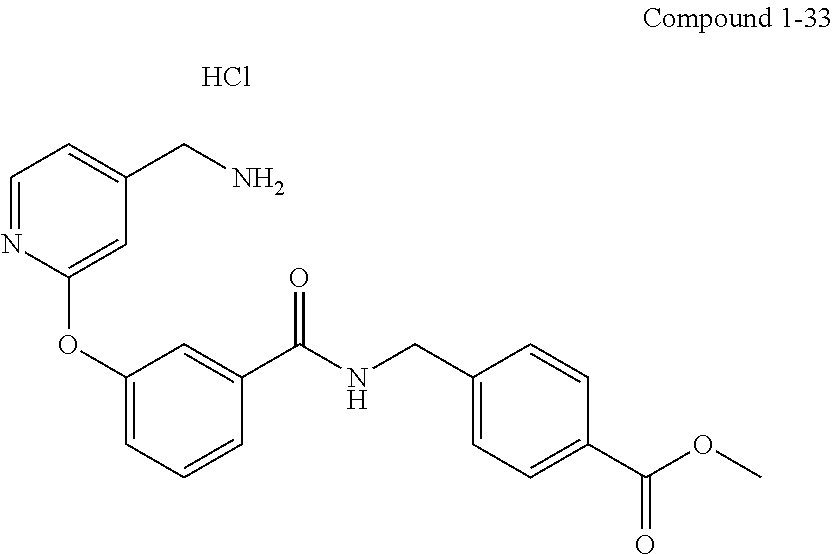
Cl.C1(OC2=CC(CN)=CC=N2)=CC=CC(C(NCC2=CC=C(C(OC)=O)C=C2)=O)=C1
